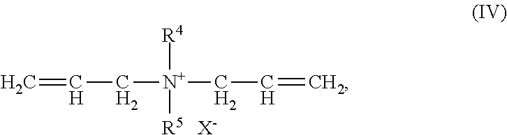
C=CC[N+]([R4])([R5])CC=C.[X-]
